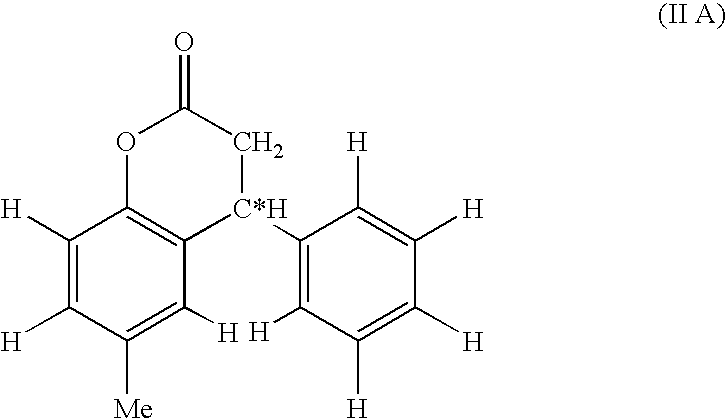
C1([H])=C([H])C([Me])=C([H])C2=C1OC(=O)C[C*H]2C1=C([H])C([H])=C([H])C([H])=C1[H]
